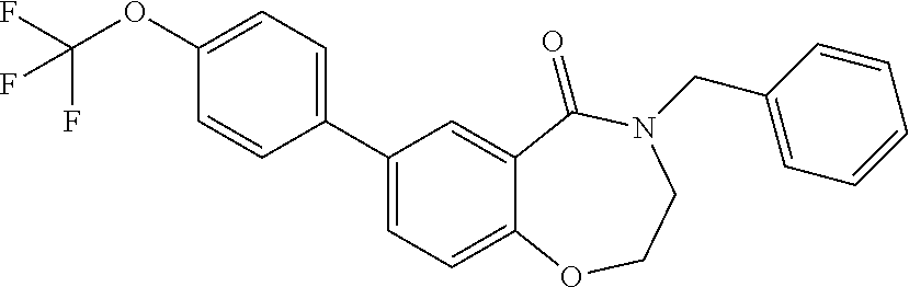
C1(C2=CC=C3C(=C2)C(=O)N(CC2=CC=CC=C2)CCO3)=CC=C(OC(F)(F)F)C=C1
